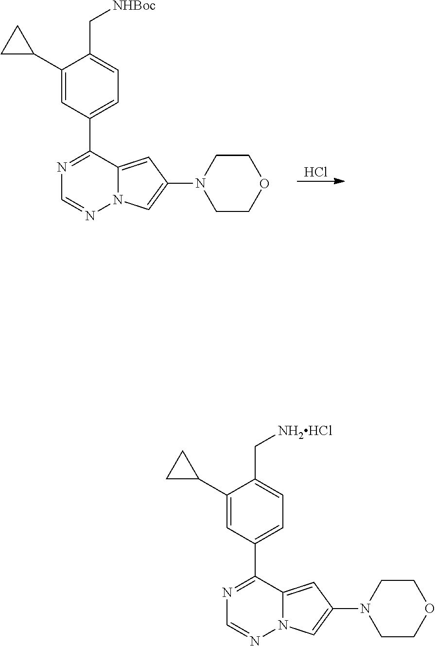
Cl.C1(C2CC2)=CC(C2=NC=NN3C2=CC(N2CCOCC2)=C3)=CC=C1C[NHBoc].C1(C2CC2)=CC(C2=NC=NN3C2=CC(N2CCOCC2)=C3)=CC=C1C[NH2HCl]
